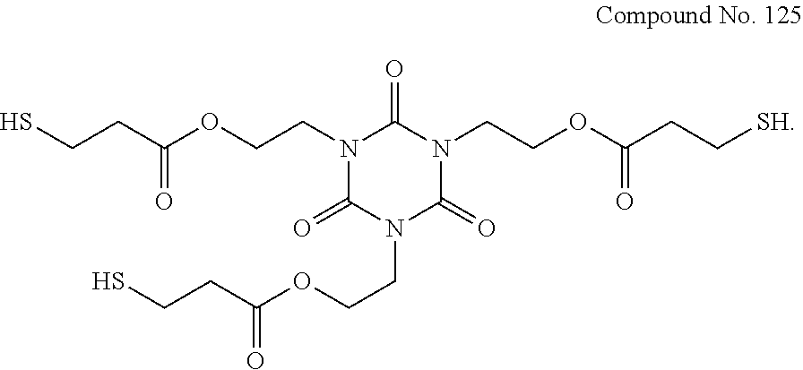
SCCC(OCCN1C(=O)N(CCOC(CCS)=O)C(=O)N(CCOC(CC[SH])=O)C1=O)=O
